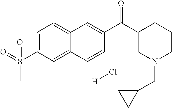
C1=C(S(=O)(=O)C)C=C2C(=C1)C=C(C(C1CN(CC3CC3)CCC1)=O)C=C2.[H]Cl
